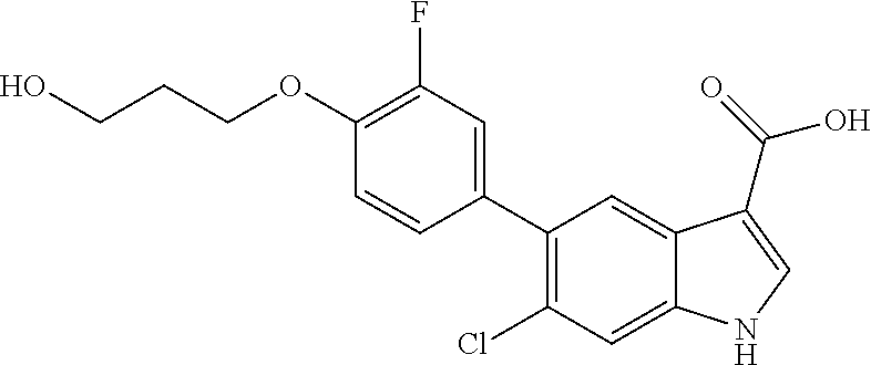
C1(C2=CC(F)=C(OCCCO)C=C2)=C(Cl)C=C2C(=C1)C(C(=O)O)=CN2
